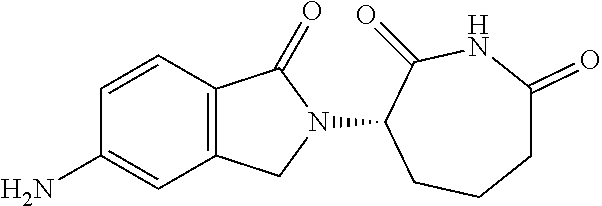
C1=CC2=C(C=C1N)CN(C1C(=O)NC(=O)CCC1)C2=O
